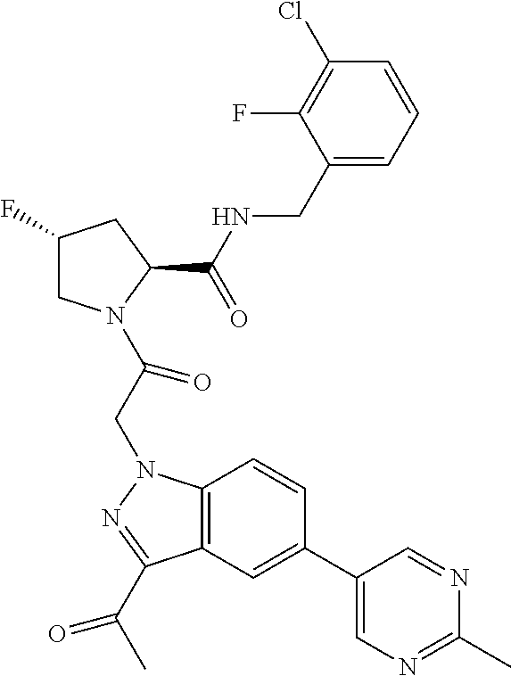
C1(F)CN(C(CN2C3=C(C(C(C)=O)=N2)C=C(C2=CN=C(C)N=C2)C=C3)=O)C(C(NCC2=CC=CC(Cl)=C2F)=O)C1
